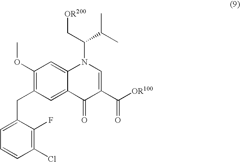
C1(OC)=C(CC2=CC=CC(Cl)=C2F)C=C2C(=C1)N(C(C(C)C)C[OR200])C=C(C([OR100])=O)C2=O
